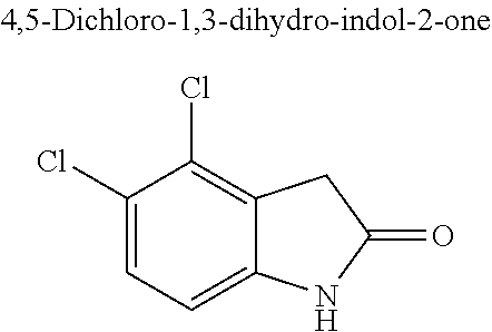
C1(Cl)=CC=C2C(=C1Cl)CC(=O)N2
